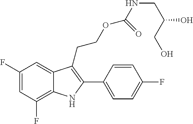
C1(F)=C2C(=CC(F)=C1)C(CCOC(=O)NCC(CO)O)=C(C1=CC=C(F)C=C1)N2
